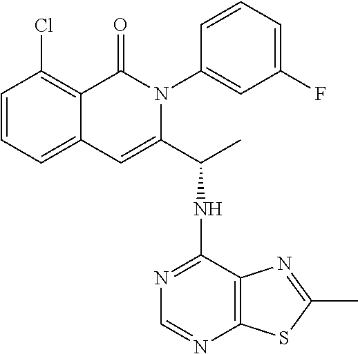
C1=CC=C2C(=C1Cl)C(=O)N(C1=CC(F)=CC=C1)C(C(C)NC1=NC=NC3=C1N=C(C)S3)=C2
